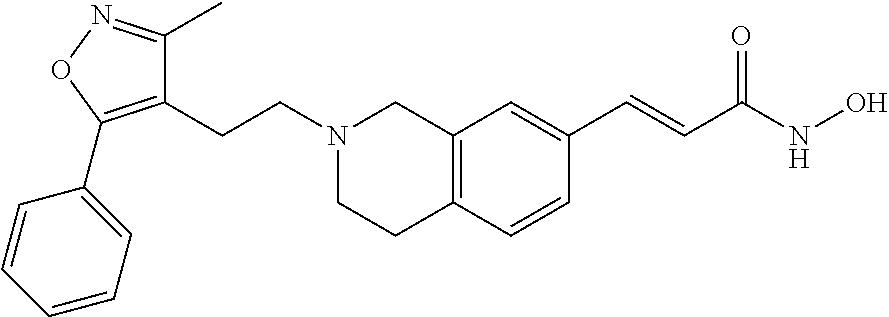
C12=C(C=CC(C=CC(NO)=O)=C1)CCN(CCC1=C(C3=CC=CC=C3)ON=C1C)C2
